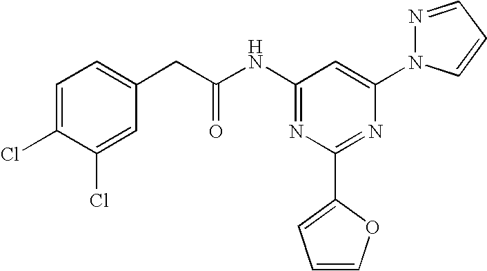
C1=C(Cl)C(Cl)=CC(CC(NC2=NC(C3=CC=CO3)=NC(N3N=CC=C3)=C2)=O)=C1
